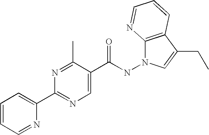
N(C(C1=CN=C(C2=CC=CC=N2)N=C1C)=O)N1C2=C(C(CC)=C1)C=CC=N2
